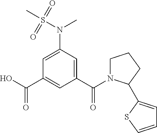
OC(C1=CC(C(=O)N2CCCC2C2=CC=CS2)=CC(N(S(C)(=O)=O)C)=C1)=O
